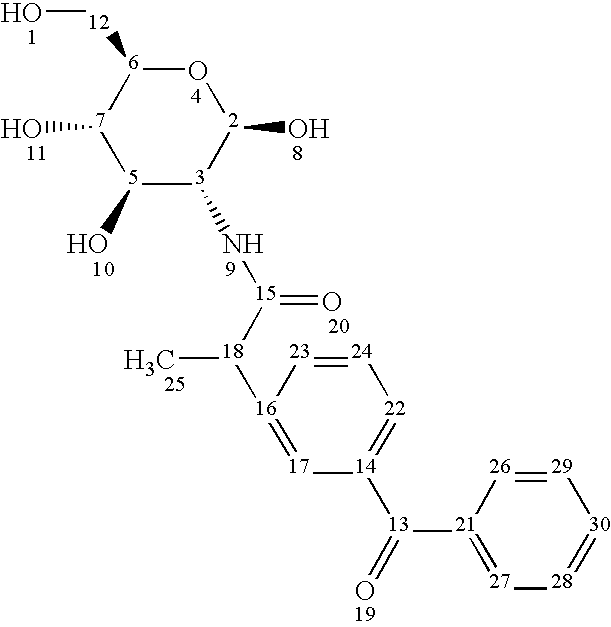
[5]1(O)[3](N[15]([18](C)[16]2=[17][14]([13](=O)[21]3=[27][28]=[30][29]=[26]3)=[22][24]=[23]2)=O)[2](O)O[6]([12]O)[7]1O
